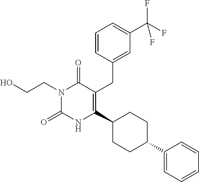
C1=CC(CC2=C(C3CCC(C4=CC=CC=C4)CC3)NC(=O)N(CCO)C2=O)=CC(C(F)(F)F)=C1
